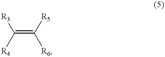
C(=C([R5])[R6])([R3])[R4]
